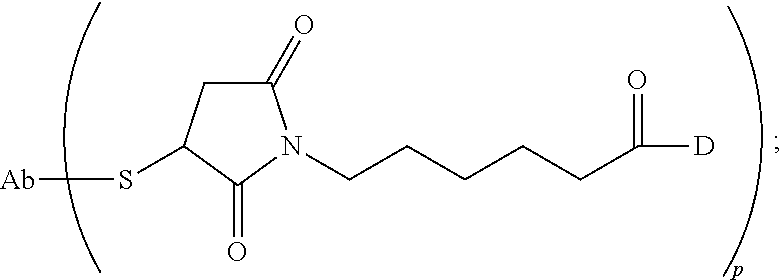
C1(=O)CC(S[Ab])C(=O)N1CCCCCC([D])=O
